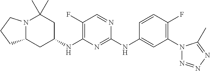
C1=CC(F)=C(N2N=NN=C2C)C=C1NC1=NC(NC2CC(C)(C)N3C(C2)CCC3)=C(F)C=N1
